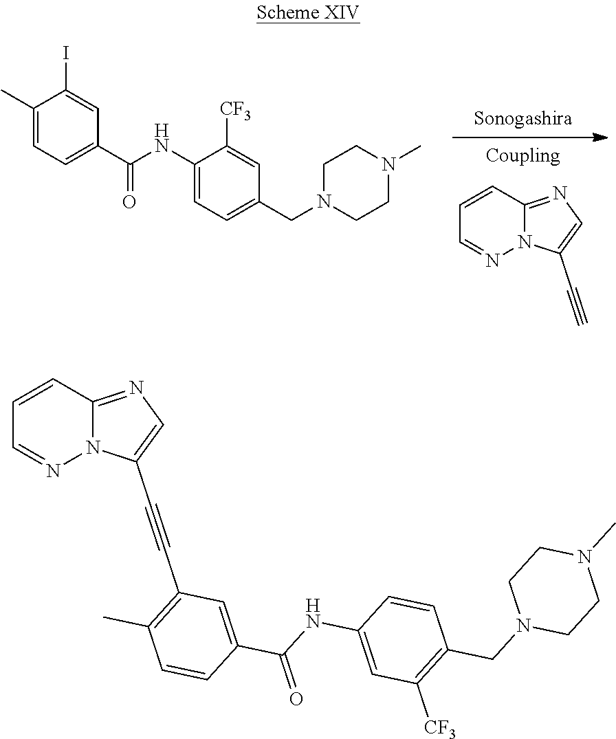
C1(NC(C2=CC=C(C)C(I)=C2)=O)=CC=C(CN2CCN(C)CC2)C=C1[CF3].N12C(=NC=C1C#C)C=CC=N2.N12C(=NC=C1C#CC1=C(C)C=CC(C(NC3=CC([CF3])=C(CN4CCN(C)CC4)C=C3)=O)=C1)C=CC=N2
